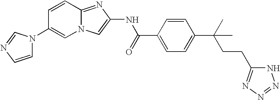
C1=CC2=NC(NC(C3=CC=C(C(CCC4=NN=NN4)(C)C)C=C3)=O)=CN2C=C1N1C=CN=C1
